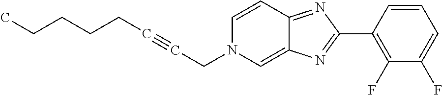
C(CN1C=C2C(=NC(C3=C(F)C(F)=CC=C3)=N2)C=C1)#CCCCCC
